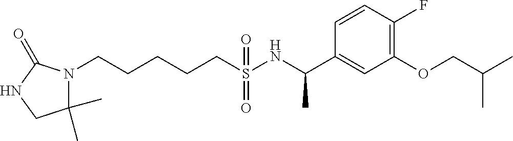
N1(CCCCCS(NC(C2=CC(OCC(C)C)=C(F)C=C2)C)(=O)=O)C(C)(C)CNC1=O
